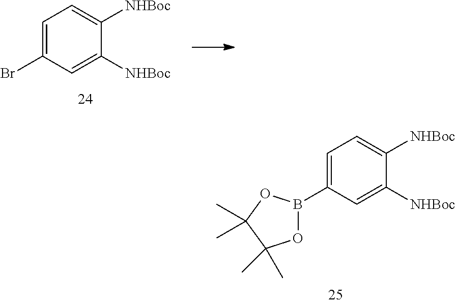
C1=C(Br)C=C([NHBoc])C([NHBoc])=C1.C1=C(B2OC(C)(C)C(C)(C)O2)C=C([NHBoc])C([NHBoc])=C1
